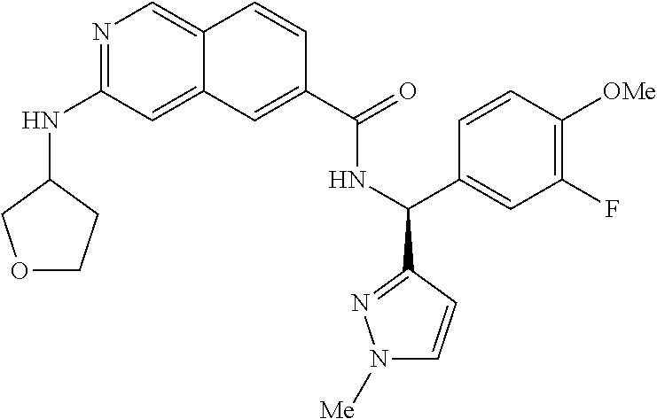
N1=C(NC2COCC2)C=C2C(=C1)C=CC(C(=O)NC(C1=CC(F)=C([OMe])C=C1)C1=NN([Me])C=C1)=C2
